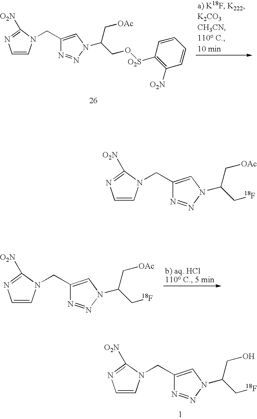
C1=CN(CC2=CN(C(C[OAc])C[18F])N=N2)C([O2N])=N1.C1=CN(CC2=CN(C(C[OAc])C[18F])N=N2)C([O2N])=N1.C1=CN(CC2=CN(C(C[OAc])CO[O2S]C3=C([O2N])C=CC=C3)N=N2)C([O2N])=N1.C1=CN(CC2=CN(C(CO)C[18F])N=N2)C([O2N])=N1
